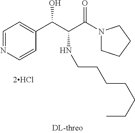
C1=NC=CC(C(C(C(N2CCCC2)=O)NCCCCCCC)O)=C1.[2HCl]
